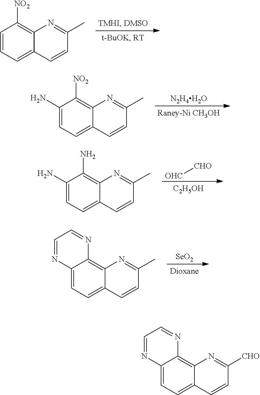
C1=CC=C2C(=C1[NO2])N=C(C)C=C2.[N2H4H2O].C1(N)=CC=C2C(=C1[NO2])N=C(C)C=C2.[OHC][CHO].[C2H5OH].C1(N)=CC=C2C(=C1N)N=C(C)C=C2.[SeO2].C12=CC=C3C(=C1N=CC=N2)N=C(C)C=C3.C12=CC=C3C(=C1N=CC=N2)N=C([CHO])C=C3
